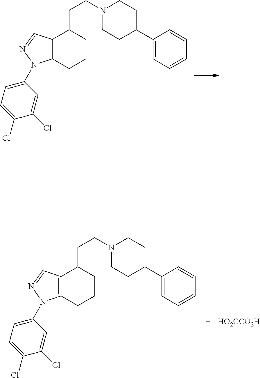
C12=C(C=NN1C1=CC=C(Cl)C(Cl)=C1)C(CCN1CCC(C3=CC=CC=C3)CC1)CCC2.C12=C(C=NN1C1=CC=C(Cl)C(Cl)=C1)C(CCN1CCC(C3=CC=CC=C3)CC1)CCC2.[HO2CCO2H]
